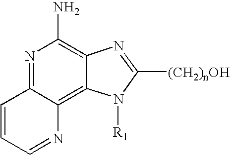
N1=C2C(=C3C(=C1N)N=C([(CH2)nOH])N3[R1])N=CC=C2
